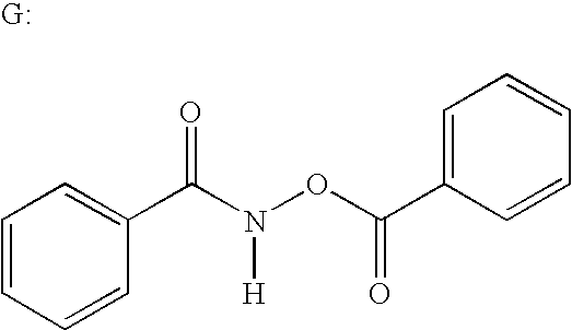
C1=CC=CC(C(=O)N([H])OC(=O)C2=CC=CC=C2)=C1
